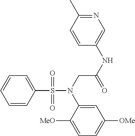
C1=CC(S(N(CC(NC2=CN=C(C)C=C2)=O)C2=CC([OMe])=CC=C2[MeO])(=O)=O)=CC=C1
